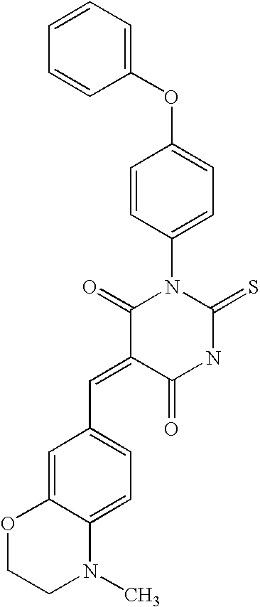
C1=CC=CC(OC2=CC=C(N3C(=O)C(=CC4=CC=C5C(=C4)OCCN5C)C(=O)NC3=S)C=C2)=C1
